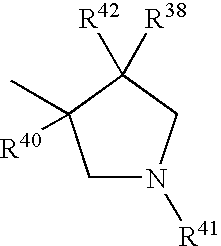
C1N([R41])CC([R42])([R38])C1(C)[R40]
